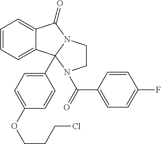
C12=CC=CC=C1C1(C3=CC=C(OCCCCl)C=C3)N(C2=O)CCN1C(C1=CC=C(F)C=C1)=O
